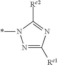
N1=C([Rc1])N=C([Rc2])N1*
